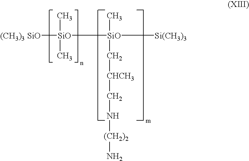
[(CH3)3 SiO][SiO](C)(C)[SiO](C)(C[CHCH3]CN[(CH2)2]N)[Si(CH3)3]
